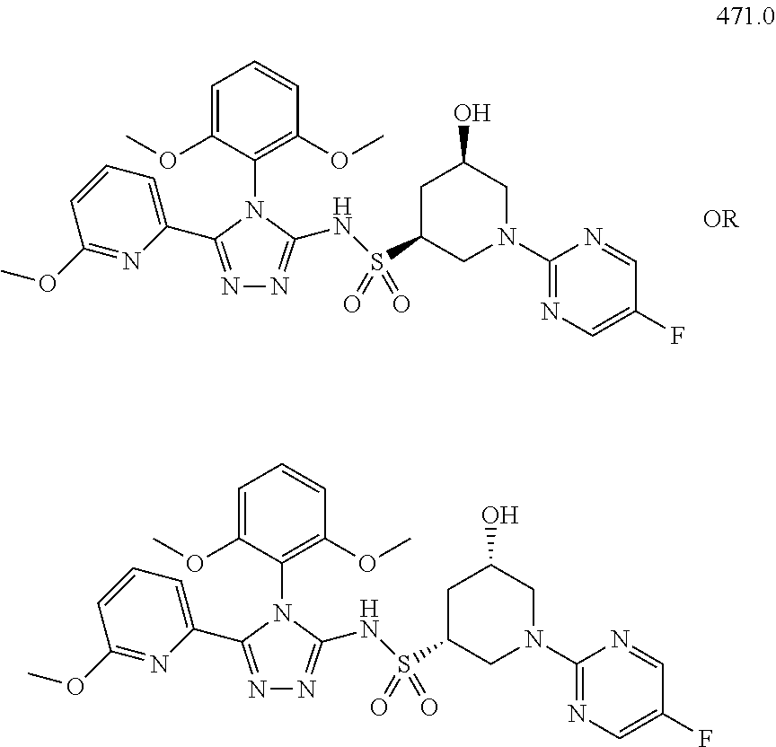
N1=C(C2=CC=CC(OC)=N2)N(C2=C(OC)C=CC=C2OC)C(NS(C2CN(C3=NC=C(F)C=N3)CC(O)C2)(=O)=O)=N1.[OR].N1=C(C2=CC=CC(OC)=N2)N(C2=C(OC)C=CC=C2OC)C(NS(C2CN(C3=NC=C(F)C=N3)CC(O)C2)(=O)=O)=N1
